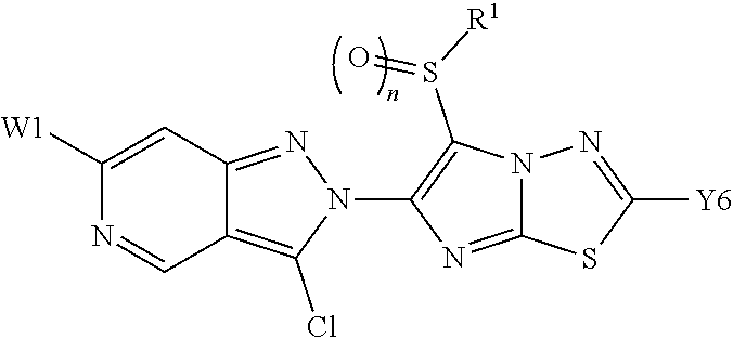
C1([W1])=CC2=NN(C3=C(S([R1])=O)N4C(=N3)SC([Y6])=N4)C(Cl)=C2C=N1
